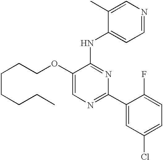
C1=C(OCCCCCCC)C(NC2=CC=NC=C2C)=NC(C2=CC(Cl)=CC=C2F)=N1
